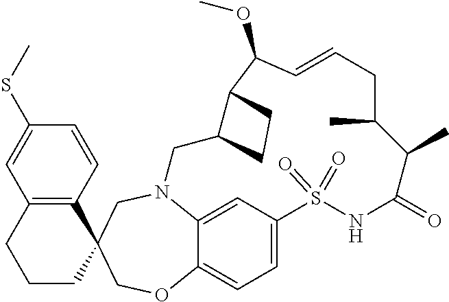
N12C3=CC(=CC=C3OCC3(C4=C(C=C(SC)C=C4)CCC3)C1)S(=O)(=O)NC(=O)C(C)C(C)CC=CC(OC)C1C(C2)CC1
